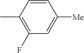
C1(F)=C(C)C=CC([Me])=C1
